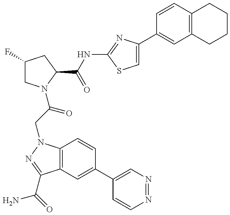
C1(F)CN(C(CN2C3=C(C(C(=O)N)=N2)C=C(C2=CN=NC=C2)C=C3)=O)C(C(NC2=NC(C3=CC4=C(C=C3)CCCC4)=CS2)=O)C1
